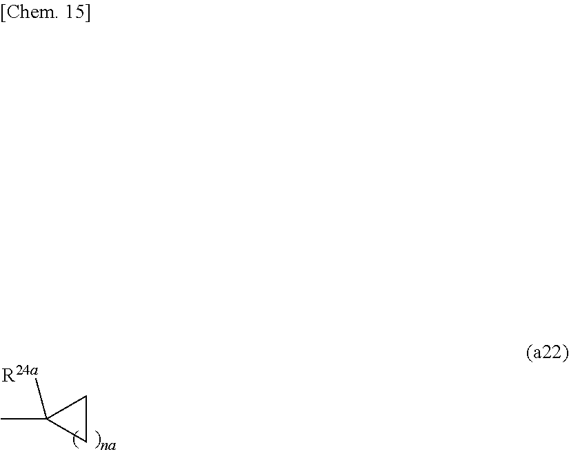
CC1([R24a])CC1
